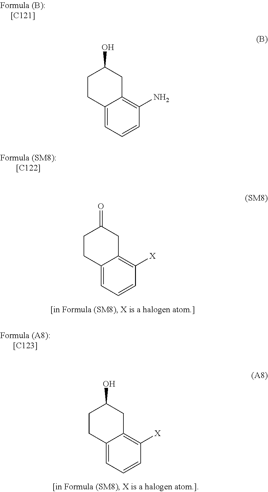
C1CC2=CC=CC([X])=C2CC1=O.C1CC2=CC=CC([X])=C2CC1O.C1CC2=CC=CC(N)=C2CC1O
